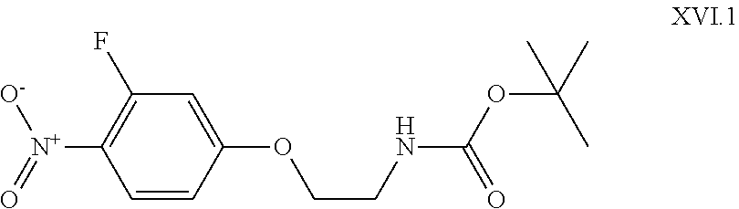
C1=CC(OCCNC(=O)OC(C)(C)C)=CC(F)=C1[N+]([O-])=O
